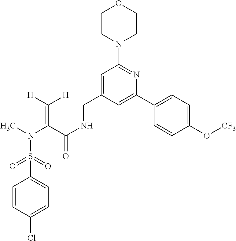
C1(S(N(C)C(C(NCC2=CC(N3CCOCC3)=NC(C3=CC=C(O[CF3])C=C3)=C2)=O)=C([H])[H])(=O)=O)=CC=C(Cl)C=C1
